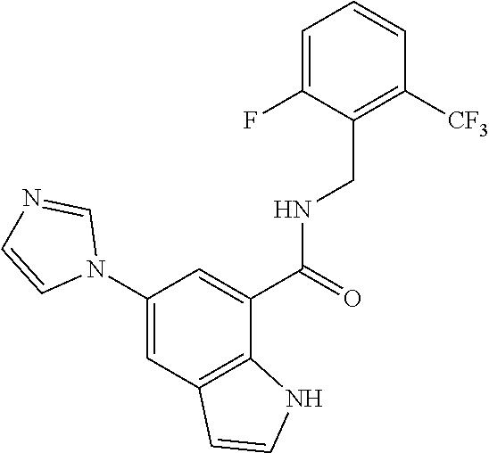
C1=NC=CN1C1=CC2=C(C(C(NCC3=C([CF3])C=CC=C3F)=O)=C1)NC=C2
